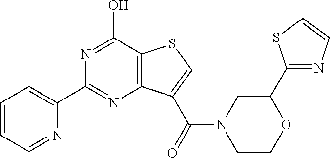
N1=C(O)C2=C(N=C1C1=CC=CC=N1)C(C(=O)N1CCOC(C3=NC=CS3)C1)=CS2
